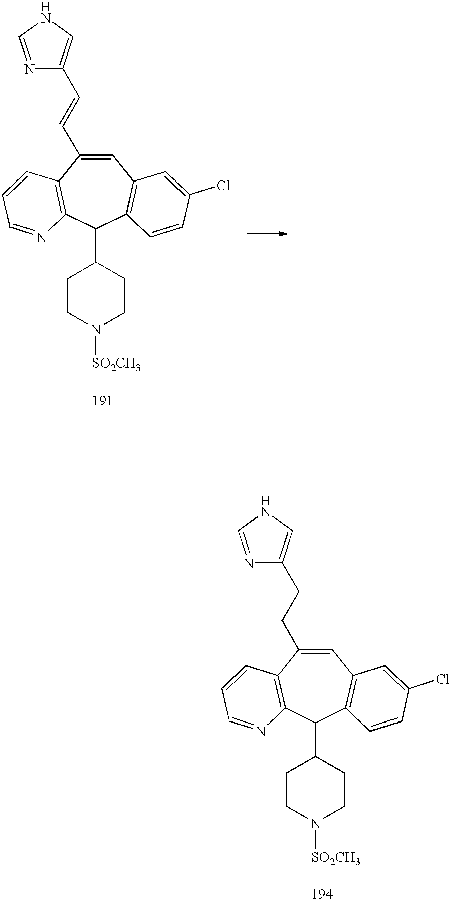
C1=C(CCC2=CNC=N2)C2=C(C(C3CCN([SO2CH3])CC3)C3=C1C=C(Cl)C=C3)N=CC=C2.C1=C(C=CC2=CNC=N2)C2=C(C(C3CCN([SO2CH3])CC3)C3=C1C=C(Cl)C=C3)N=CC=C2
